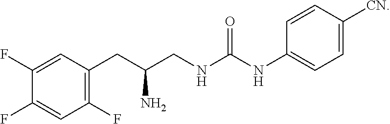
C1=C(F)C(F)=CC(F)=C1CC(CNC(NC1=CC=C([CN])C=C1)=O)N
